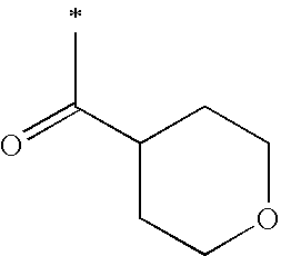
O=C(C1CCOCC1)C
